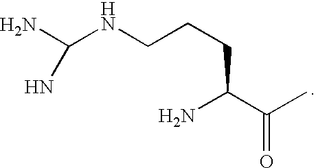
NC(NCCCC(C(C)=O)N)N
